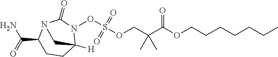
S(=O)(=O)(OCC(C(OCCCCCCC)=O)(C)C)ON1C2([H])CCC(C(N)=O)N(C1=O)C2
